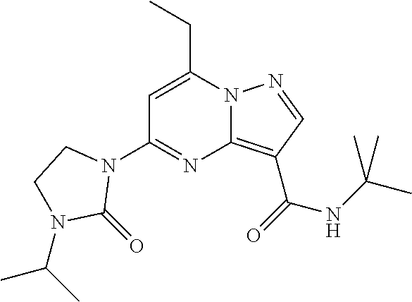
C1=C(CC)N2C(=C(C(=O)NC(C)(C)C)C=N2)N=C1N1CCN(C(C)C)C1=O
